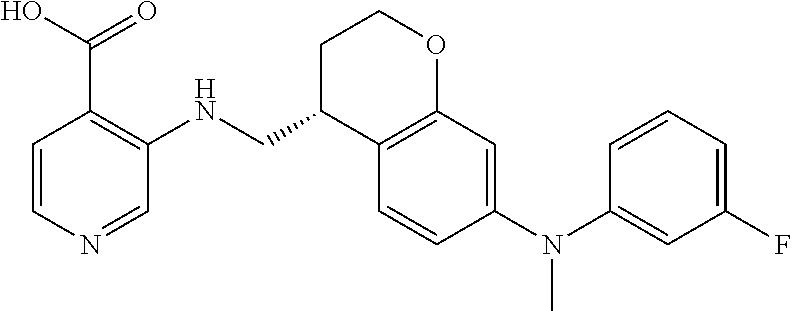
C1=CN=CC(NCC2C3=C(OCC2)C=C(N(C2=CC(F)=CC=C2)C)C=C3)=C1C(O)=O
